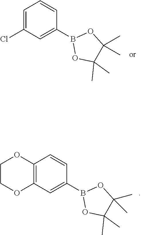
C1=C(Cl)C=C(B2OC(C)(C)C(C)(C)O2)C=C1.C1COC2=C(O1)C=CC(B1OC(C)(C)C(C)(C)O1)=C2
